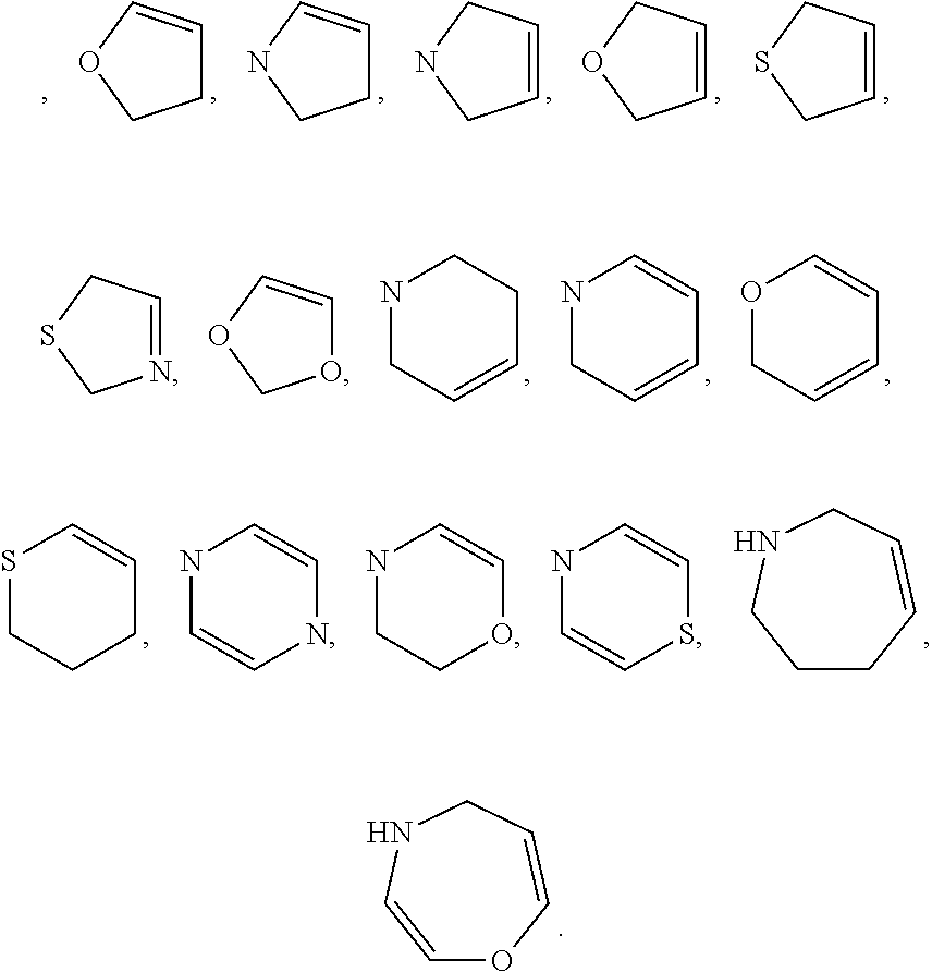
C1C=COC1.C1C=CNC1.C1=CCNC1.C1=CCOC1.C1=CCSC1.N1=CCSC1.O1C=COC1.C1C=CCCN1.C1C=CC=CN1.C1C=CC=CO1.C1CCC=CS1.C1=CNC=CN1.C1COC=CN1.C1=CSC=CN1.C1CC=CCNC1.C1=CNCC=CO1
